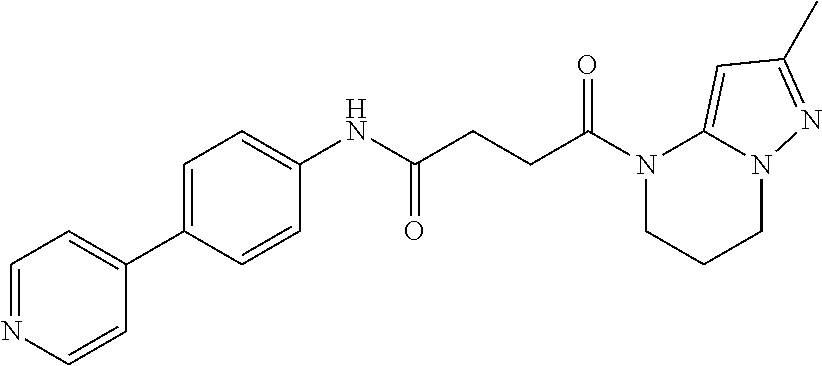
N1(C(=O)CCC(=O)NC2=CC=C(C3=CC=NC=C3)C=C2)CCCN2C1=CC(C)=N2
